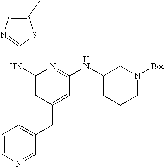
C1(NC2=NC=C(C)S2)=CC(CC2=CC=CN=C2)=CC(NC2CCCN([Boc])C2)=N1
